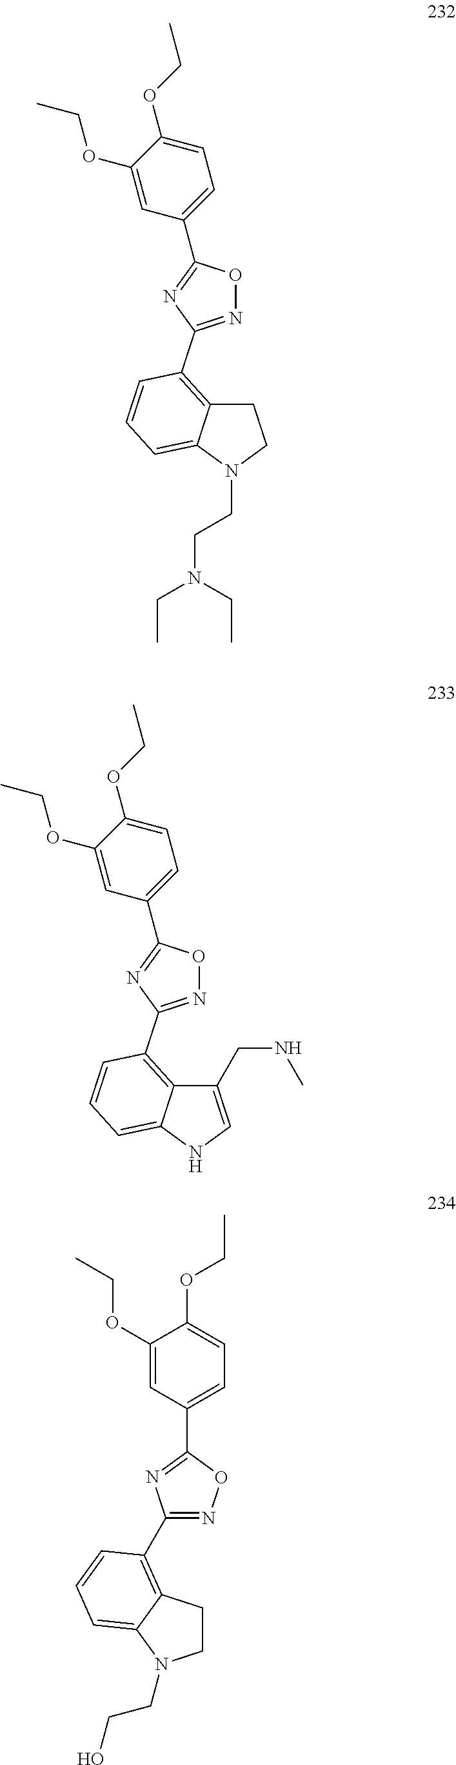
C1C2=C(C3=NOC(C4=CC=C(OCC)C(OCC)=C4)=N3)C=CC=C2N(CCN(CC)CC)C1.C1(CNC)=CNC2=CC=CC(C3=NOC(C4=CC=C(OCC)C(OCC)=C4)=N3)=C12.C1(OCC)=CC(C2=NC(C3=C4CCN(CCO)C4=CC=C3)=NO2)=CC=C1OCC
